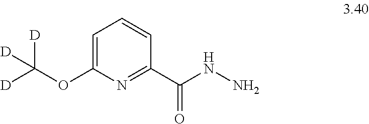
C1(C(=O)NN)=NC(OC([D])([D])[D])=CC=C1
